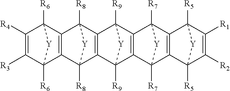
C1([R4])=C([R3])C2([R6])C3=C(C1([R6])[Y]2)C1([R8])C2=C(C3([R8])[Y]1)C1([R9])C3=C(C2([R9])[Y]1)C1([R7])C2=C(C3([R7])[Y]1)C1([R5])C([R2])=C([R1])C2([R5])[Y]1
